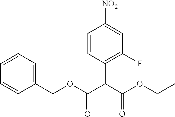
C1=C(COC(C(C(=O)OCC)C2=C(F)C=C([NO2])C=C2)=O)C=CC=C1
